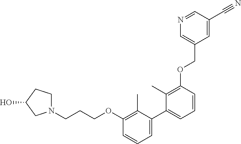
C1(C)=C(OCC2=CN=CC(C#N)=C2)C=CC=C1C1=CC=CC(OCCCN2CCC(O)C2)=C1C
